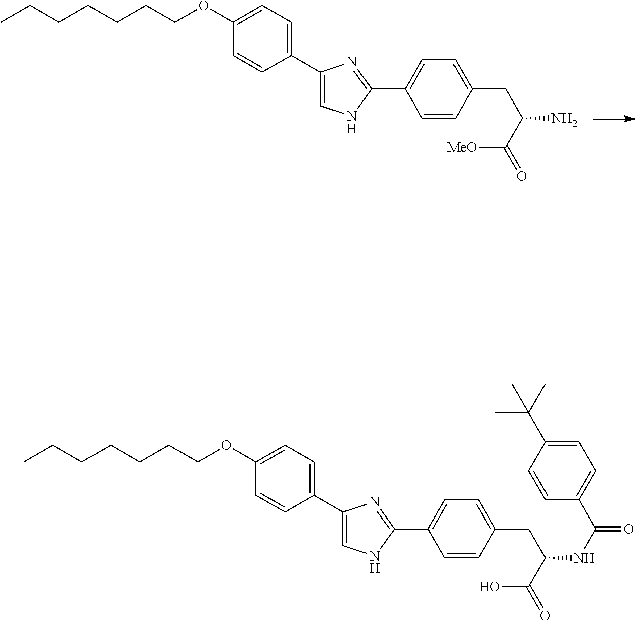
CCCCCCCOC1=CC=C(C2=CNC(C3=CC=C(CC(C(=O)[MeO])N)C=C3)=N2)C=C1.CCCCCCCOC1=CC=C(C2=CNC(C3=CC=C(CC(C(=O)O)NC(=O)C4=CC=C(C(C)(C)C)C=C4)C=C3)=N2)C=C1
